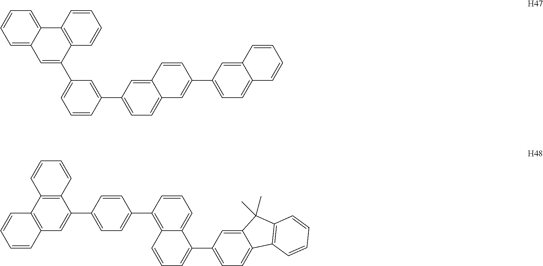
C1=C2C(=CC=C1)C1=C(C(C3=CC=CC(C4=CC=C5C(=C4)C=CC(C4=CC=C6C(=C4)C=CC=C6)=C5)=C3)=C2)C=CC=C1.[H47].C12=C(C3=C(C=C1C1=CC=C(C4=C5C(=CC=C4)C(C4=CC=C6C(=C4)C(C)(C)C4=C6C=CC=C4)=CC=C5)C=C1)C=CC=C3)C=CC=C2.[H48]
